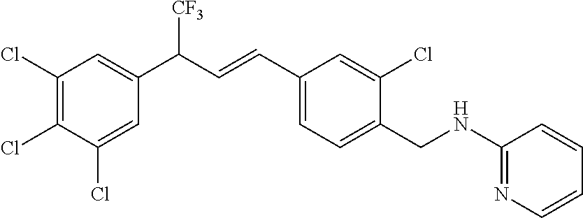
C1(Cl)=CC(C(C=CC2=CC=C(CNC3=NC=CC=C3)C(Cl)=C2)[CF3])=CC(Cl)=C1Cl
